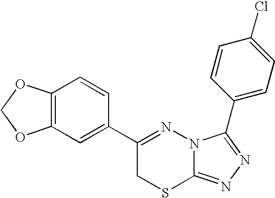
C12=C(C=C(C3=NN4C(=NN=C4C4=CC=C(Cl)C=C4)SC3)C=C1)OCO2
